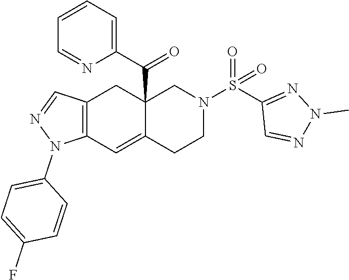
C12=C(C=C3C(C(C4=CC=CC=N4)=O)(C1)CN(S(C1=NN(C)N=C1)(=O)=O)CC3)N(C1=CC=C(F)C=C1)N=C2
